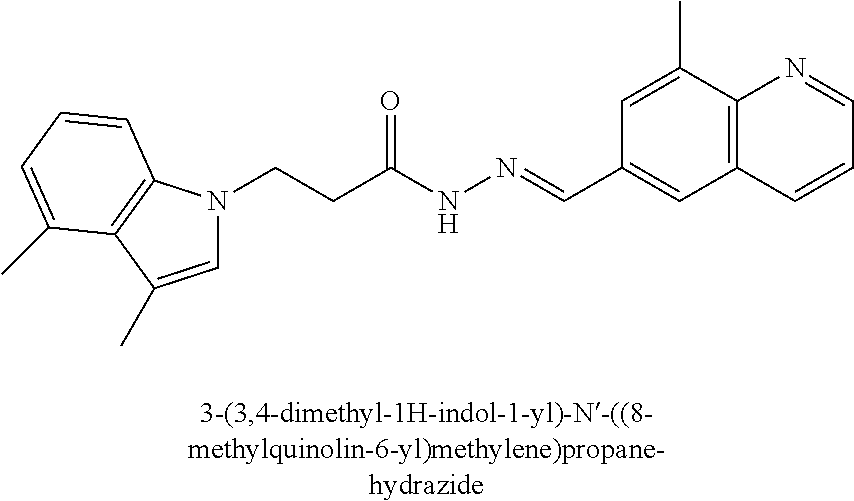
C1=C(C)C2=C(N1CCC(NN=CC1=CC3=C(C(C)=C1)N=CC=C3)=O)C=CC=C2C
